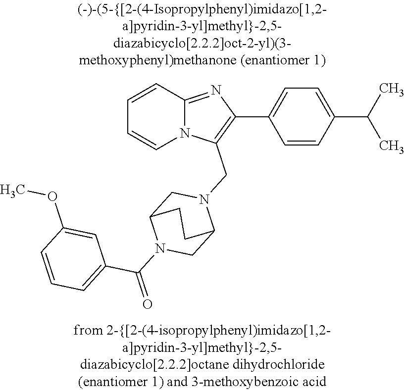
N12C(=NC(C3=CC=C(C(C)C)C=C3)=C1CN1CC3N(C(=O)C4=CC=CC(OC)=C4)CC1CC3)C=CC=C2
